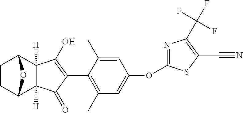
C1CC2C3([H])C([H])(C1O2)C(O)=C(C1=C(C)C=C(OC2=NC(C(F)(F)F)=C(C#N)S2)C=C1C)C3=O
